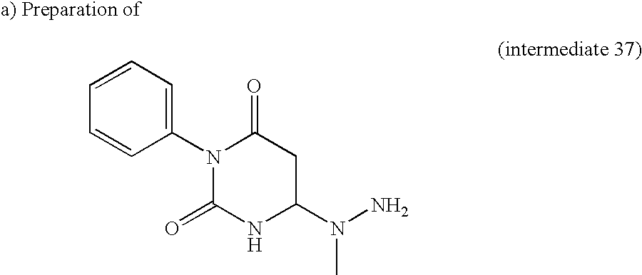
C1(=O)N(C2=CC=CC=C2)C(=O)NC(N(C)N)C1
